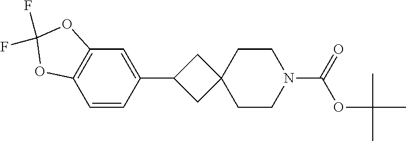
C1(C2CC3(C2)CCN(C(=O)OC(C)(C)C)CC3)=CC2=C(C=C1)OC(F)(F)O2
